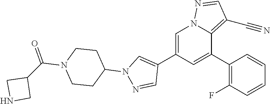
C1=C(C2=CN(C3CCN(C(C4CNC4)=O)CC3)N=C2)C=C(C2=C(F)C=CC=C2)C2=C(C#N)C=NN12
